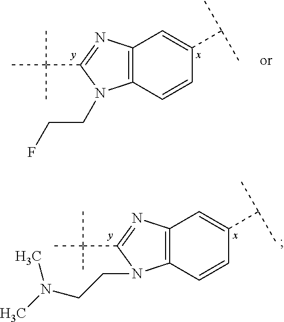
C12=C(C=CC(C(C)C)=C1)N(CCF)C(C(C)(C)C)=N2.C12=C(C=CC(C(C)C)=C1)N(CCN(C)C)C(C(C)(C)C)=N2
